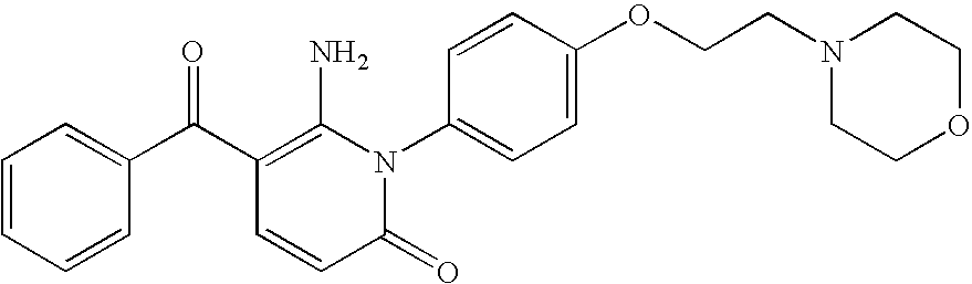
C1=CC=CC(C(C2=C(N)N(C3=CC=C(OCCN4CCOCC4)C=C3)C(=O)C=C2)=O)=C1
